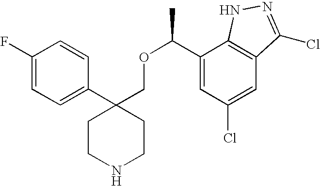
C1(F)=CC=C(C2(COC(C3=CC(Cl)=CC4=C3NN=C4Cl)C)CCNCC2)C=C1
